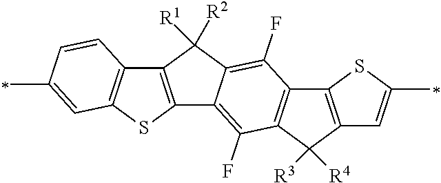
C12=C(SC3=C1C=CC(C)=C3)C1=C(F)C3=C(C(F)=C1C2([R1])[R2])C1=C(C3([R3])[R4])C=C(C)S1
